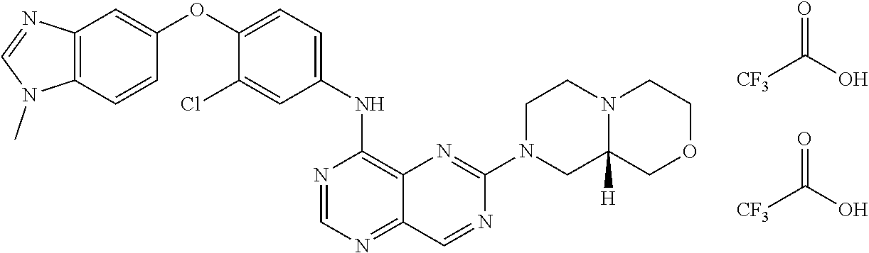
C12=C(C=CC(OC3=CC=C(NC4=C5C(=NC=N4)C=NC(N4CC6([H])N(CC4)CCOC6)=N5)C=C3Cl)=C1)N(C)C=N2.O=C(O)[CF3].O=C(O)[CF3]
